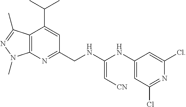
C12=C(N=C(CNC(NC3=CC(Cl)=NC(Cl)=C3)=C[CN])C=C1C(C)C)N(C)N=C2C
